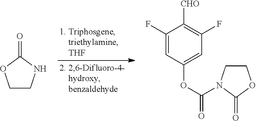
C1CNC(=O)O1.C1(F)=CC(OC(=O)N2CCOC2=O)=CC(F)=C1[CHO]
